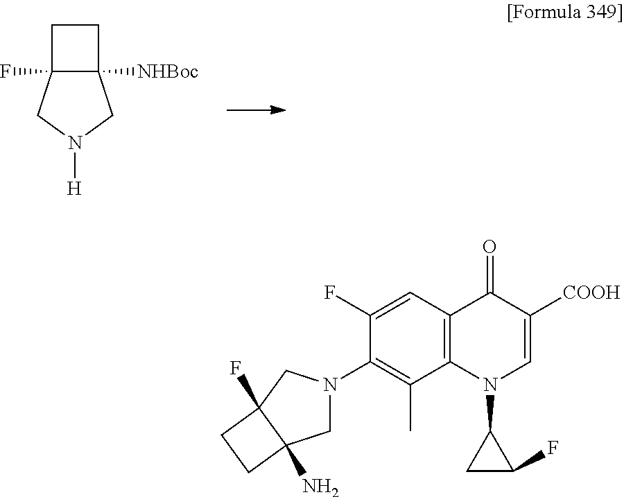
C1(N2CC3(N)C(F)(C2)CC3)=C(C)C2=C(C=C1F)C(=O)C([COOH])=CN2C1CC1F.C12(F)C([NHBoc])(CN([H])C1)CC2
